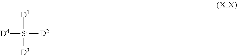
[D1][Si]([D2])([D4])[D3]
